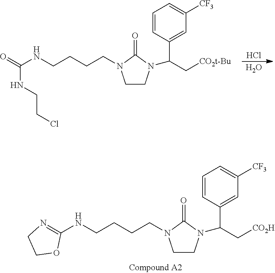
N(CCCCN1CCN(C(C2=CC([CF3])=CC=C2)C[CO2H])C1=O)C1=NCCO1.N(CCCCN1CCN(C(C2=CC([CF3])=CC=C2)C[CO2t-Bu])C1=O)C(=O)NCCCl.Cl.O
